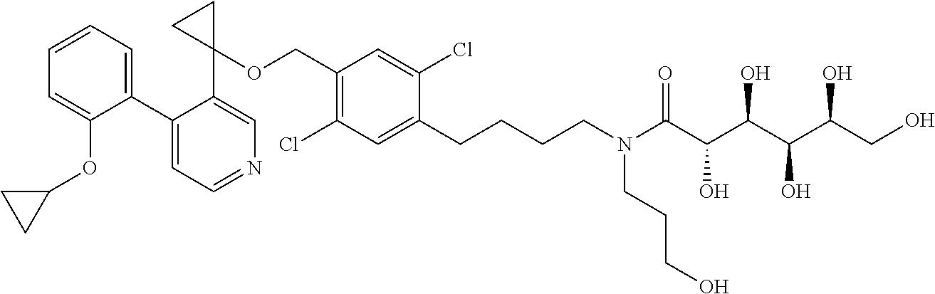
C1(C2=CC=CC=C2OC2CC2)=CC=NC=C1C1(OCC2=C(Cl)C=C(CCCCN(C(C(C(C(C(CO)O)O)O)O)=O)CCCO)C(Cl)=C2)CC1
